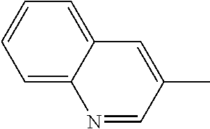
C1=C2C(=CC=C1)C=C(C)C=N2
